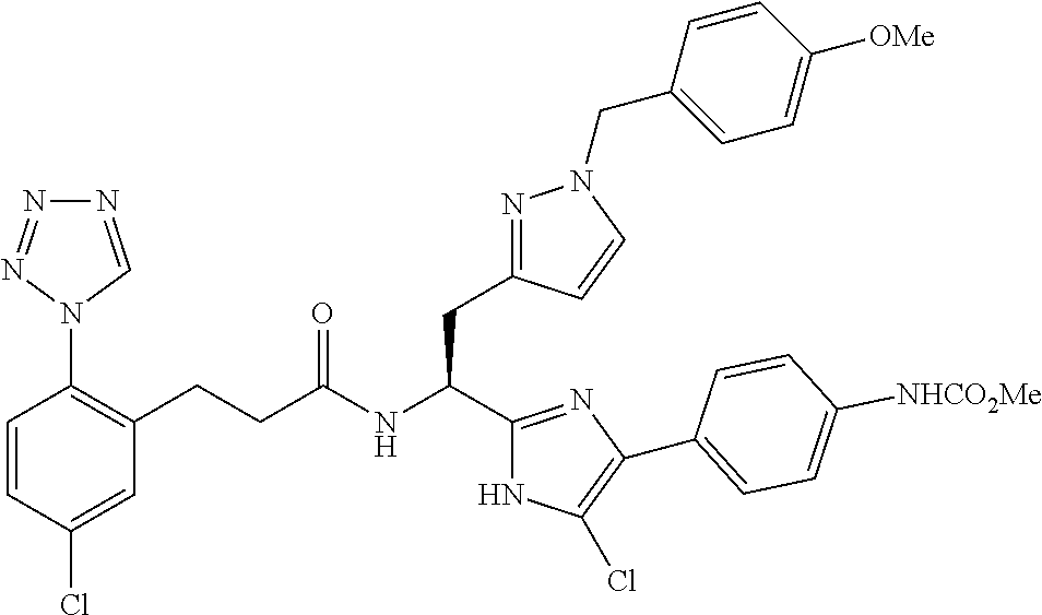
C(NC(CC1=NN(CC2=CC=C([OMe])C=C2)C=C1)C1=NC(C2=CC=C([NHCO2Me])C=C2)=C(Cl)N1)(=O)CCC1=C(N2C=NN=N2)C=CC(Cl)=C1
